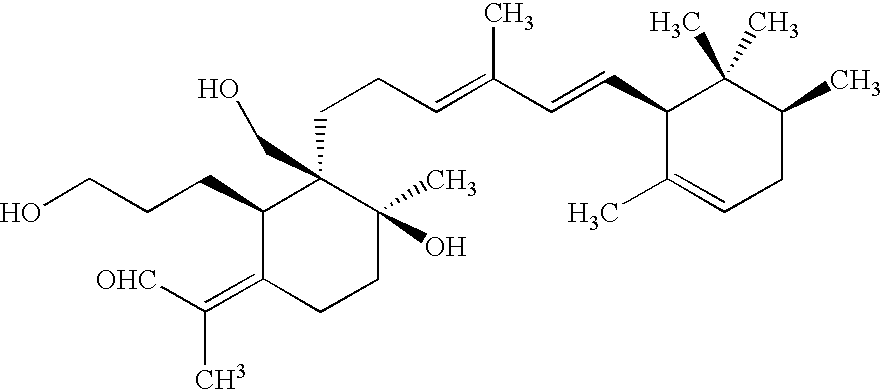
C1(CCCO)C(=C([OHC])C)CCC(O)(C)C1(CCC=C(C=CC1C(C)=CCC(C)C1(C)C)C)CO
